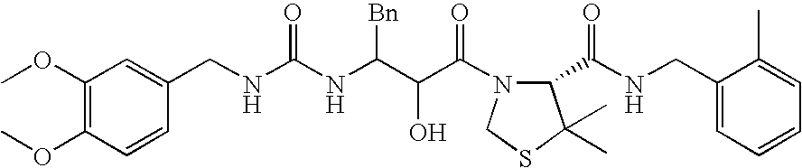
C1(CNC(NC(C(C(=O)N2C(C(NCC3=CC=CC=C3C)=O)C(C)(C)SC2)O)[Bn])=O)=CC(OC)=C(OC)C=C1
